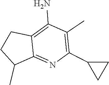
C1C(C)C2=NC(C3CC3)=C(C)C(N)=C2C1
